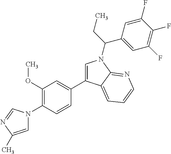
C1(C2=CN(C(C3=CC(F)=C(F)C(F)=C3)CC)C3=NC=CC=C23)=CC(OC)=C(N2C=C(C)N=C2)C=C1
